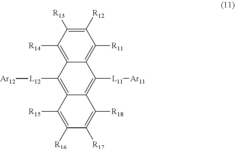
C1([R12])=C([R13])C([R14])=C2C(=C1[R11])C([L11][Ar11])=C1C(=C2[L12][Ar12])C([R15])=C([R16])C([R17])=C1[R18]
